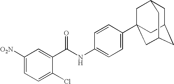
C1([O2N])=CC=C(Cl)C(C(NC2=CC=C(C34CC5CC(CC(C3)C5)C4)C=C2)=O)=C1
